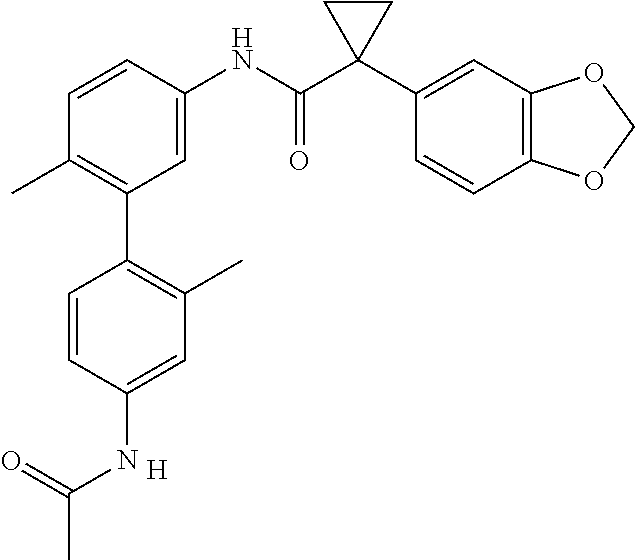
C1=C(NC(C2(C3=CC4=C(C=C3)OCO4)CC2)=O)C=CC(C)=C1C1=C(C)C=C(NC(=O)C)C=C1.[H]
